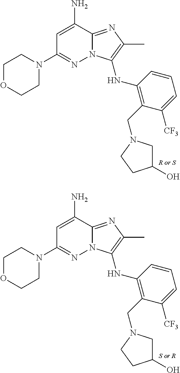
C1=C(N)C2=NC(C)=C(NC3=C(CN4CC(O)CC4)C([CF3])=CC=C3)N2N=C1N1CCOCC1.C1=C(N)C2=NC(C)=C(NC3=C(CN4CC(O)CC4)C([CF3])=CC=C3)N2N=C1N1CCOCC1
